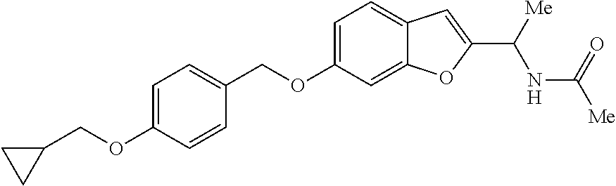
C1=C(OCC2CC2)C=CC(COC2=CC=C3C(=C2)OC(C([Me])NC([Me])=O)=C3)=C1
